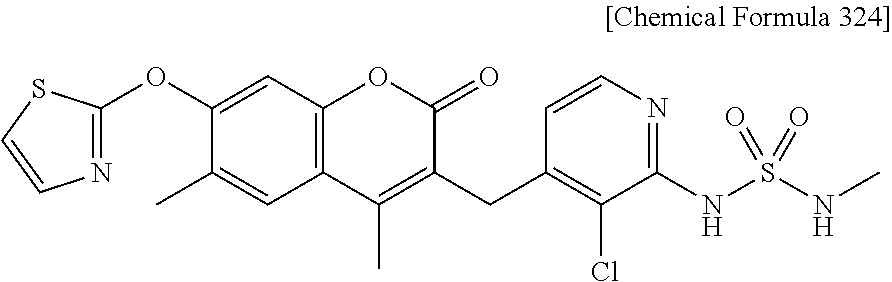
C1(OC2=NC=CS2)=CC2=C(C=C1C)C(C)=C(CC1=C(Cl)C(NS(NC)(=O)=O)=NC=C1)C(=O)O2
